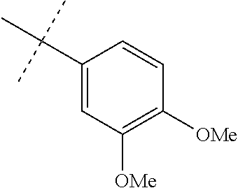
C1(C(C)(C)C)=CC([OMe])=C([OMe])C=C1
